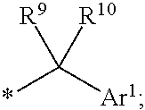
*C([Ar1])([R9])[R10]
